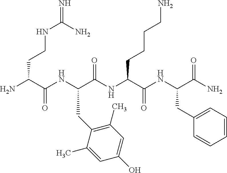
NC(C(NC(C(NC(C(NC(C(N)=O)CC1=CC=CC=C1)=O)CCCCN)=O)CC1=C(C)C=C(O)C=C1C)=O)CCNC(N)=N
